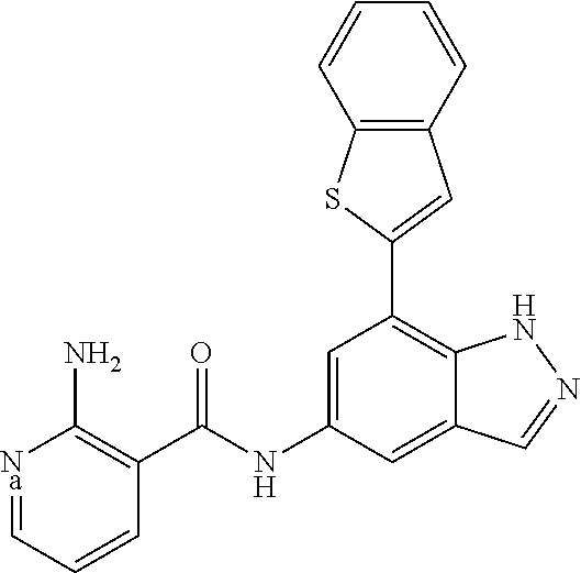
C1=C(NC(=O)C2=C(N)[Na]=CC=C2)C=C2C(=C1C1=CC3=C(S1)C=CC=C3)NN=C2
